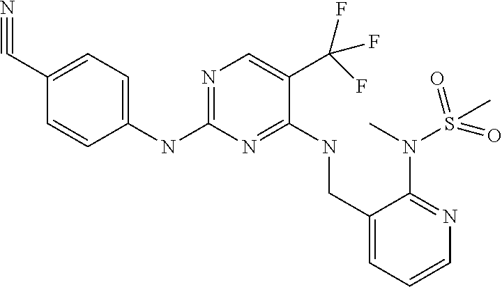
C1(NC2=NC=C(C(F)(F)F)C(NCC3=CC=CN=C3N(S(C)(=O)=O)C)=N2)=CC=C(C#N)C=C1
